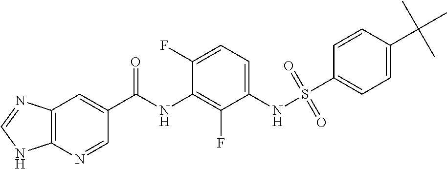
C12=C(N=CC(C(NC3=C(F)C(NS(=O)(=O)C4=CC=C(C(C)(C)C)C=C4)=CC=C3F)=O)=C1)NC=N2
